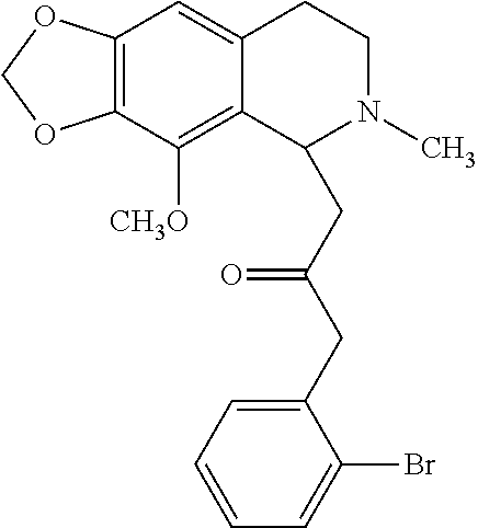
C12=C(C([CH3O])=C3C(=C1)CCN(C)C3CC(CC1=CC=CC=C1Br)=O)OCO2
